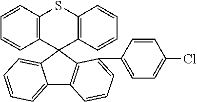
C1=CC2=C(C=C1)C1(C3=C(S2)C=CC=C3)C2=CC=CC=C2C2=C1C(C1=CC=C(Cl)C=C1)=CC=C2
